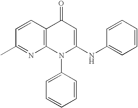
C12=C(C=CC(C)=N1)C(=O)C=C(NC1=CC=CC=C1)N2C1=CC=CC=C1
